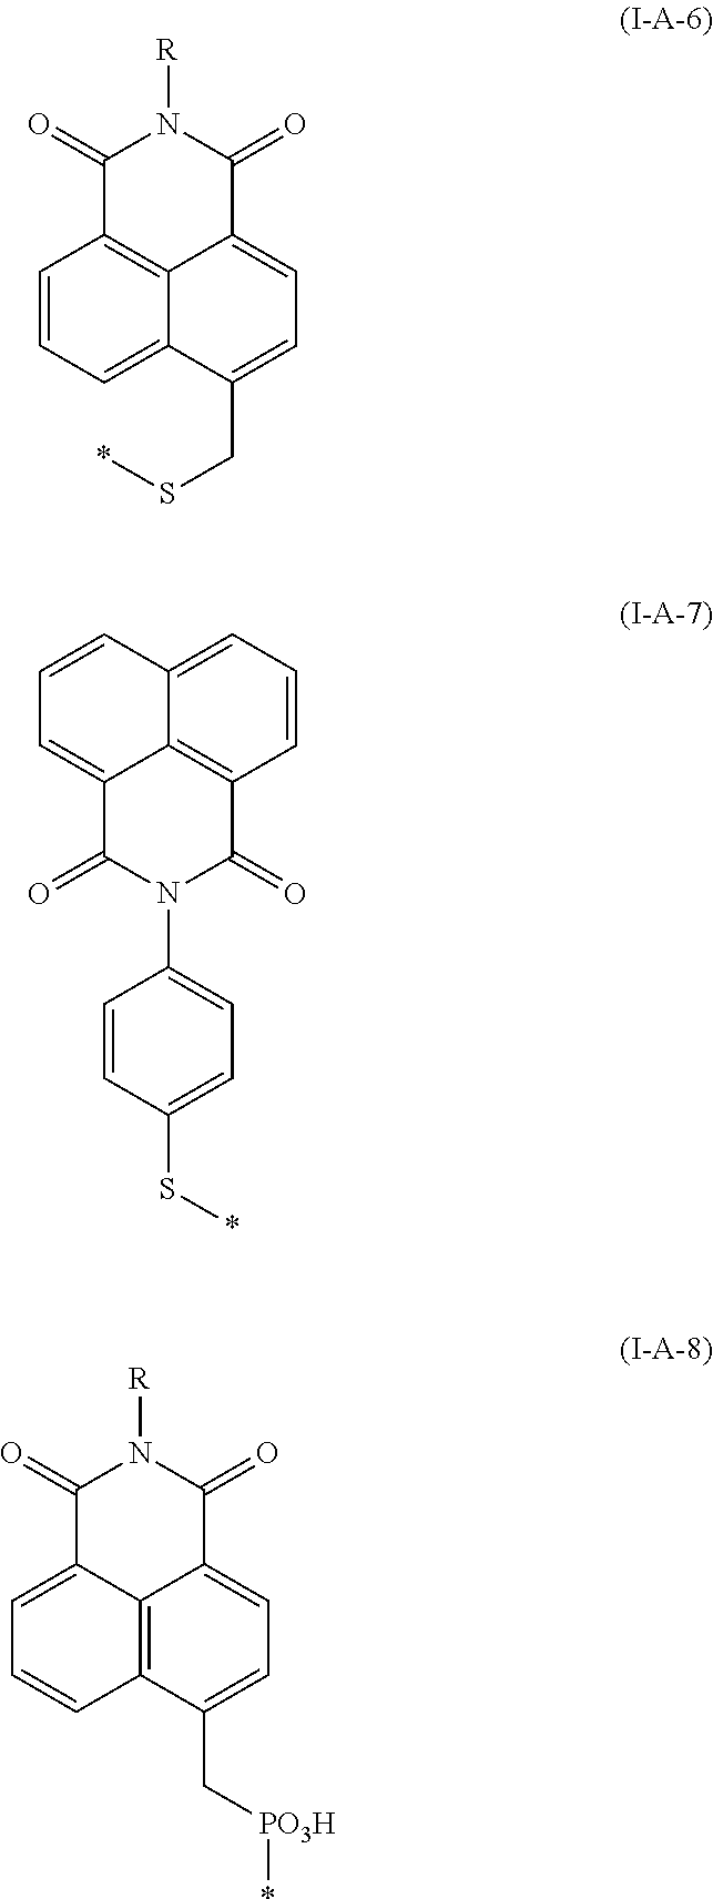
C1(=O)C2=C3C(=CC=C(CS*)C3=CC=C2)C(=O)N1[R].C1(=O)C2=CC=CC3=CC=CC(=C23)C(=O)N1C1=CC=C(S*)C=C1.C1(=O)C2=CC=CC3=C2C(=CC=C3C[PO3H]*)C(=O)N1[R]
